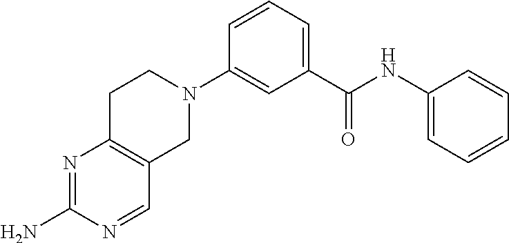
N1=C(N)N=CC2=C1CCN(C1=CC(C(NC3=CC=CC=C3)=O)=CC=C1)C2
